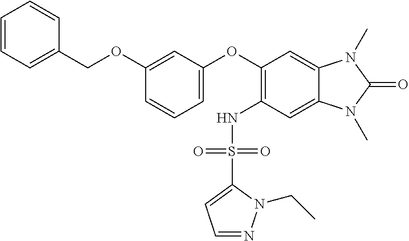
C1=CC=C(COC2=CC(OC3=C(NS(C4=CC=NN4CC)(=O)=O)C=C4C(=C3)N(C)C(=O)N4C)=CC=C2)C=C1
